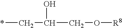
*CC(O)CO[R8]
